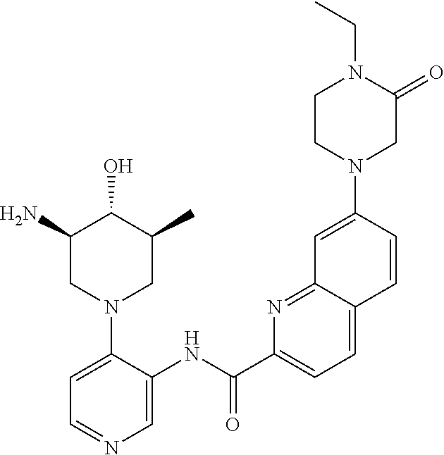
C1(N)CN(C2=CC=NC=C2NC(C2=CC=C3C(=N2)C=C(N2CCN(CC)C(=O)C2)C=C3)=O)CC(C)C1O
